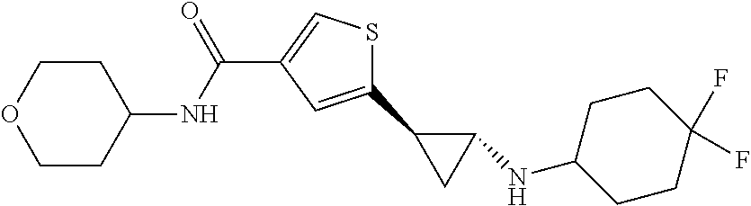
S1C=C(C(NC2CCOCC2)=O)C=C1C1CC1NC1CCC(F)(F)CC1
